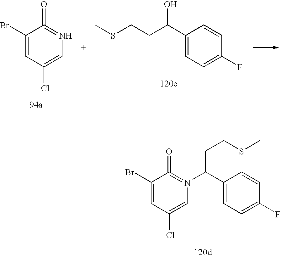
C1(C(CCSC)O)=CC=C(F)C=C1.C1(Br)=CC(Cl)=CN=C1=O.C1(Br)=CC(Cl)=CN(C(C2=CC=C(F)C=C2)CCSC)=C1=O
